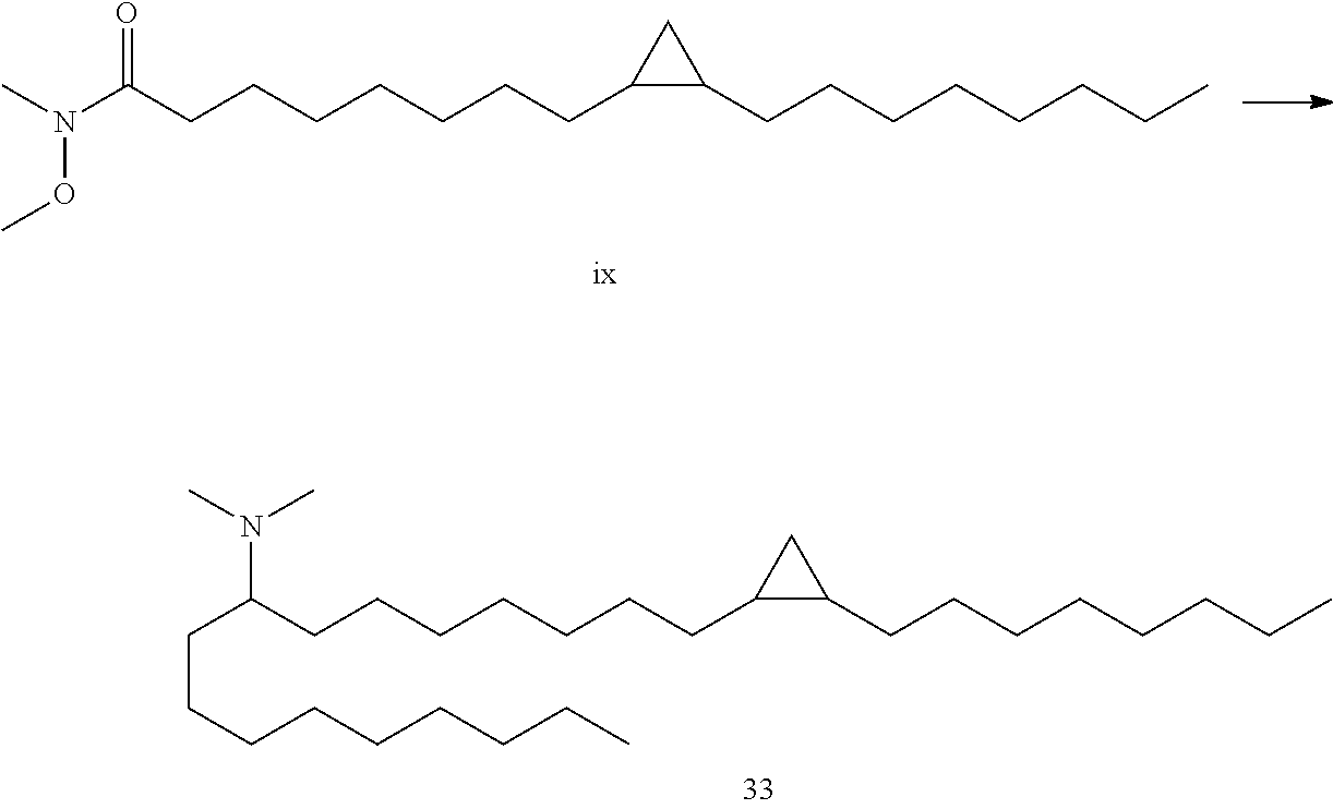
CN(C(CCCCCCCC1C(CCCCCCCC)C1)=O)OC.C(CCCCCCCC)C(CCCCCCCC1C(CCCCCCCC)C1)N(C)C
